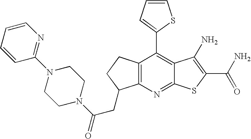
C12=C(C(C3=CC=CS3)=C3C(=N1)SC(C(N)=O)=C3N)CCC2CC(N1CCN(C2=NC=CC=C2)CC1)=O
